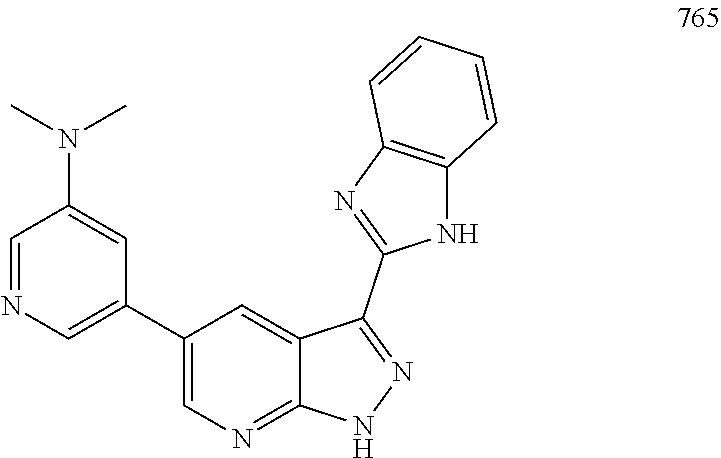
N(C1=CC(C2=CN=C3C(=C2)C(C2=NC4=C(N2)C=CC=C4)=NN3)=CN=C1)(C)C
